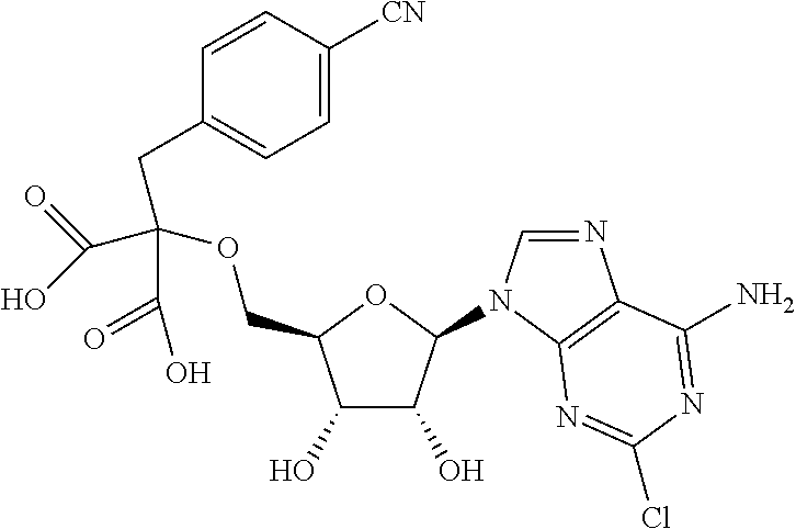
ClC1=NC2=C(N=CN2C2C(O)C(O)C(COC(CC3=CC=C([CN])C=C3)(C(O)=O)C(O)=O)O2)C(N)=N1
